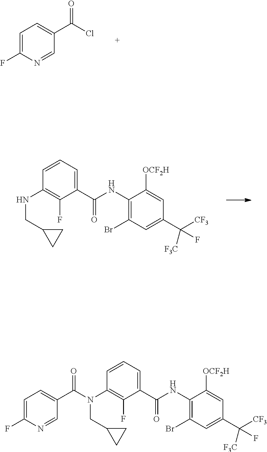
C1=NC(F)=CC=C1C(=O)Cl.C1(NCC2CC2)=C(F)C(C(NC2=C(Br)C=C(C(F)([CF3])[F3C])C=C2[OCF2H])=O)=CC=C1.C1(N(CC2CC2)C(C2=CC=C(F)N=C2)=O)=C(F)C(C(NC2=C(Br)C=C(C(F)([CF3])[F3C])C=C2[OCF2H])=O)=CC=C1
